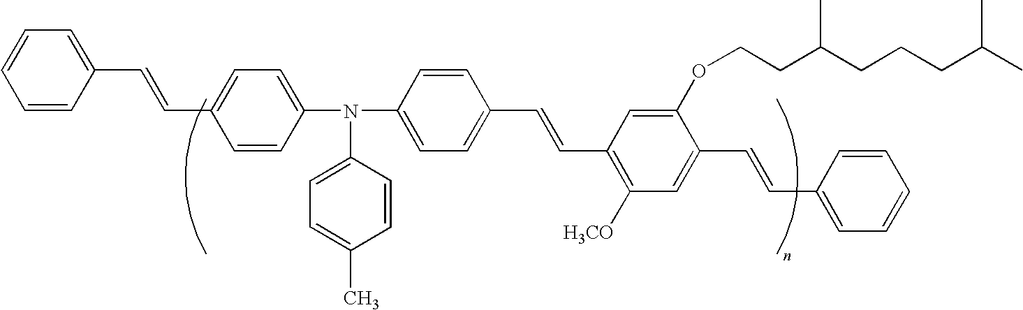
C1=CC(C=CC2=CC=C(N(C3=CC=C(C=CC4=C([H3CO])C=C(C=CC5=CC=CC=C5)C(OCCC(CCCC(C)C)C)=C4)C=C3)C3=CC=C(C)C=C3)C=C2)=CC=C1
